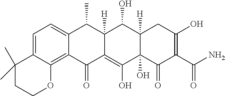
C1=C2C(=C3C(=C1)C(C)C1([H])C(=C(O)C4(O)C([H])(C1O)CC(O)=C(C(N)=O)C4=O)C3=O)OCCC2(C)C
